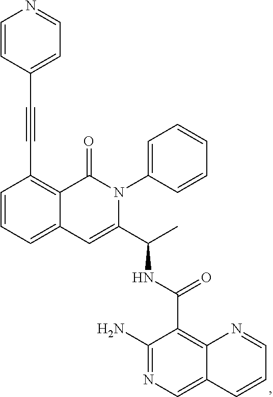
C(#CC1=C2C(=CC=C1)C=C(C(C)NC(C1=C3C(=CN=C1N)C=CC=N3)=O)N(C1=CC=CC=C1)C2=O)C1=CC=NC=C1
